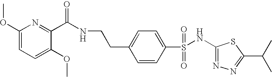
C1(NS(C2=CC=C(CCNC(C3=NC(OC)=CC=C3OC)=O)C=C2)(=O)=O)=NN=C(C(C)C)S1
